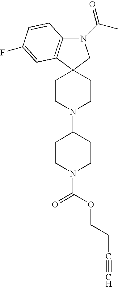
C12(CCN(C3CCN(C(=O)OCCC#C)CC3)CC1)CN(C(C)=O)C1=C2C=C(F)C=C1
